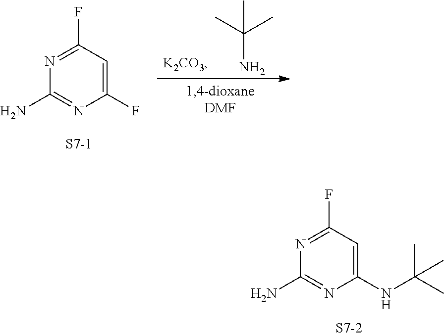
N1=C(F)C=C(NC(C)(C)C)N=C1N.[S7-2].N1=C(F)C=C(F)N=C1N.[S7-1].C(N)(C)(C)C
